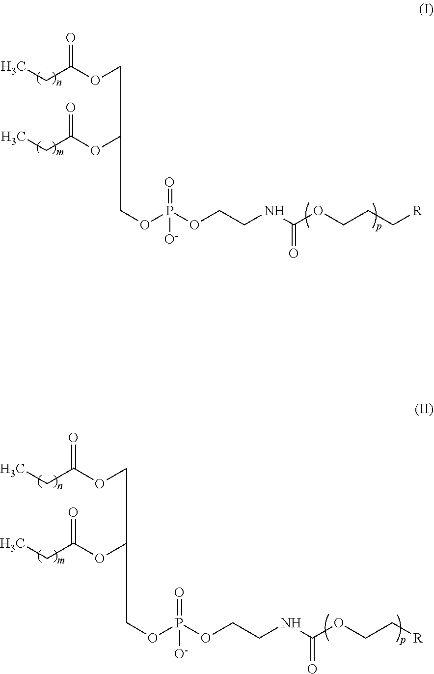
C(C(=O)OCC(COP(OCCNC(=O)OCCC[R])(=O)[O-])OC(CC)=O)C.C(C(=O)OCC(COP(OCCNC(=O)OCC[R])(=O)[O-])OC(CC)=O)C
